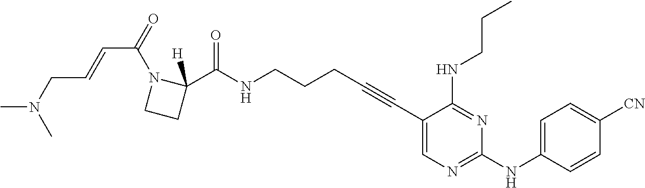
C1(C#CCCCNC(=O)C2([H])N(C(=O)C=CCN(C)C)CC2)=CN=C(NC2=CC=C([CN])C=C2)N=C1NCCC
